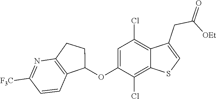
C1=C(OC2CCC3=C2C=CC([F3C])=N3)C(Cl)=C2C(=C1Cl)C(CC(=O)[OEt])=CS2
